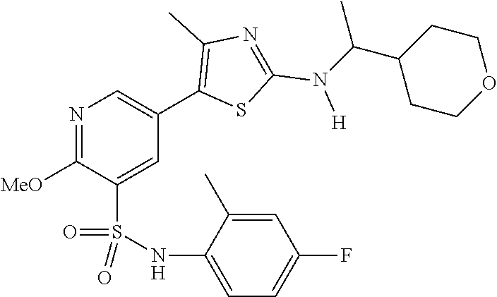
N1=C([MeO])C(S(NC2=CC=C(F)C=C2C)(=O)=O)=CC(C2=C(C)N=C(N([H])C(C3CCOCC3)C)S2)=C1
